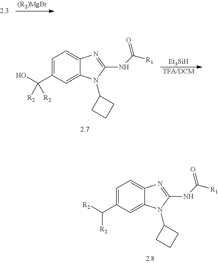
C1=C(C([R2])[R2])C=C2C(=C1)N=C(NC([R1])=O)N2C1CCC1.C1=C(C(O)([R2])[R2])C=C2C(=C1)N=C(NC([R1])=O)N2C1CCC1.[Et3SiH].[TFA/DCM]
